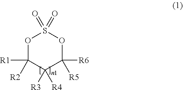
O1C([R1])([R2])C([R4])([R3])C([R6])([R5])OS1(=O)=O
